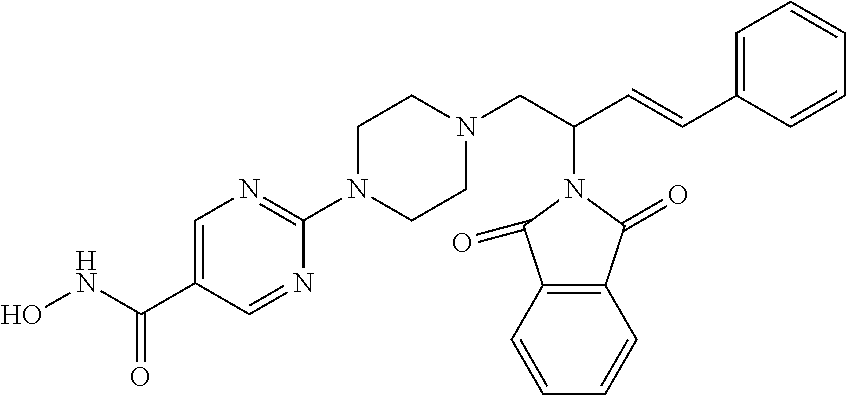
ONC(C1=CN=C(N2CCN(CC(C=CC3=CC=CC=C3)N3C(=O)C4=C(C=CC=C4)C3=O)CC2)N=C1)=O
